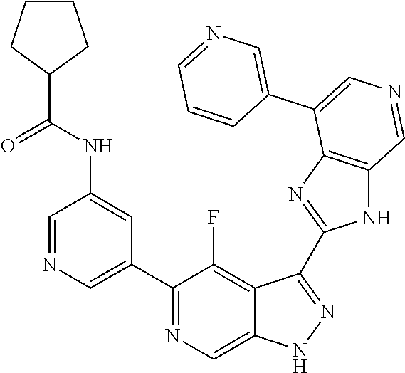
C1(C2=CN=CC(NC(C3CCCC3)=O)=C2)=NC=C2C(=C1F)C(C1=NC3=C(N1)C=NC=C3C1=CN=CC=C1)=NN2
